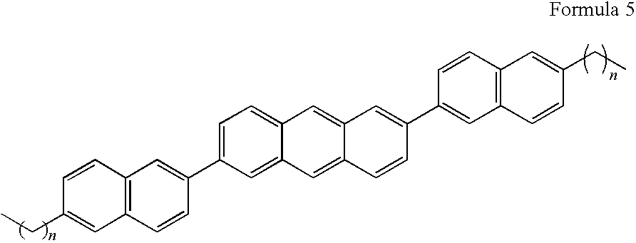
C12=C(C=CC(C3=CC=C4C(=C3)C=C3C(=C4)C=C(C4=CC5=C(C=C4)C=C(CC)C=C5)C=C3)=C1)C=C(CC)C=C2
